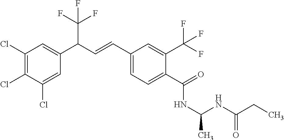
C1(Cl)=C(Cl)C(Cl)=CC(C(C=CC2=CC=C(C(=O)NC(C)NC(CC)=O)C(C(F)(F)F)=C2)C(F)(F)F)=C1
